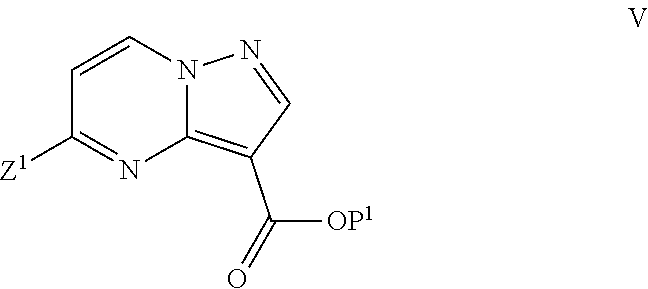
C1=CN2C(=C(C([OP1])=O)C=N2)N=C1[Z1]
